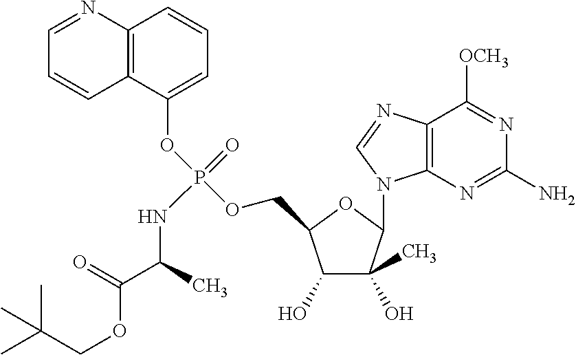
C(COC(=O)C(NP(=O)(OC1=CC=CC2=C1C=CC=N2)OCC1C(O)C(O)(C)C(N2C3=C(N=C2)C([OCH3])=NC(N)=N3)O1)C)(C)(C)C
